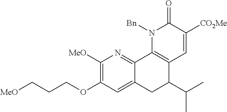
C1([MeO])=C(OCCC[MeO])C=C2C(=N1)C1=C(C(C(C)C)C2)C=C([CO2Me])C(=O)N1[Bn]
